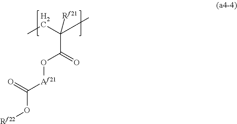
C(C(=O)O[Af21]C(O[Rf22])=O)(CC)(C)[Rf21]
